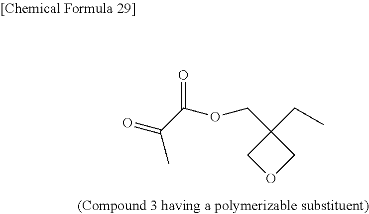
C1(CC)(COC(=O)C(=O)C)COC1
